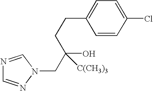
N1=CN(CC(CCC2=CC=C(Cl)C=C2)(O)[C(CH3)3])N=C1
